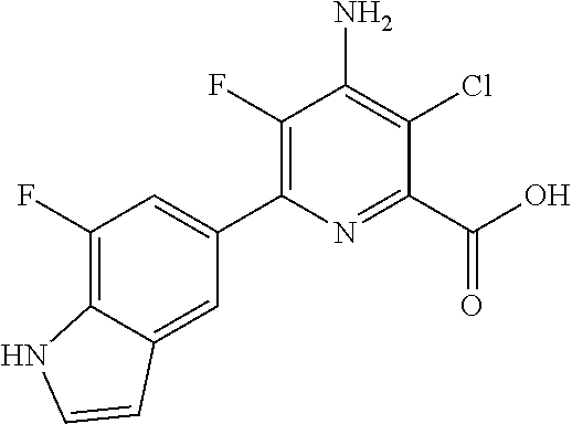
C1(F)=C2C(=CC(C3=C(F)C(N)=C(Cl)C(C(O)=O)=N3)=C1)C=CN2
